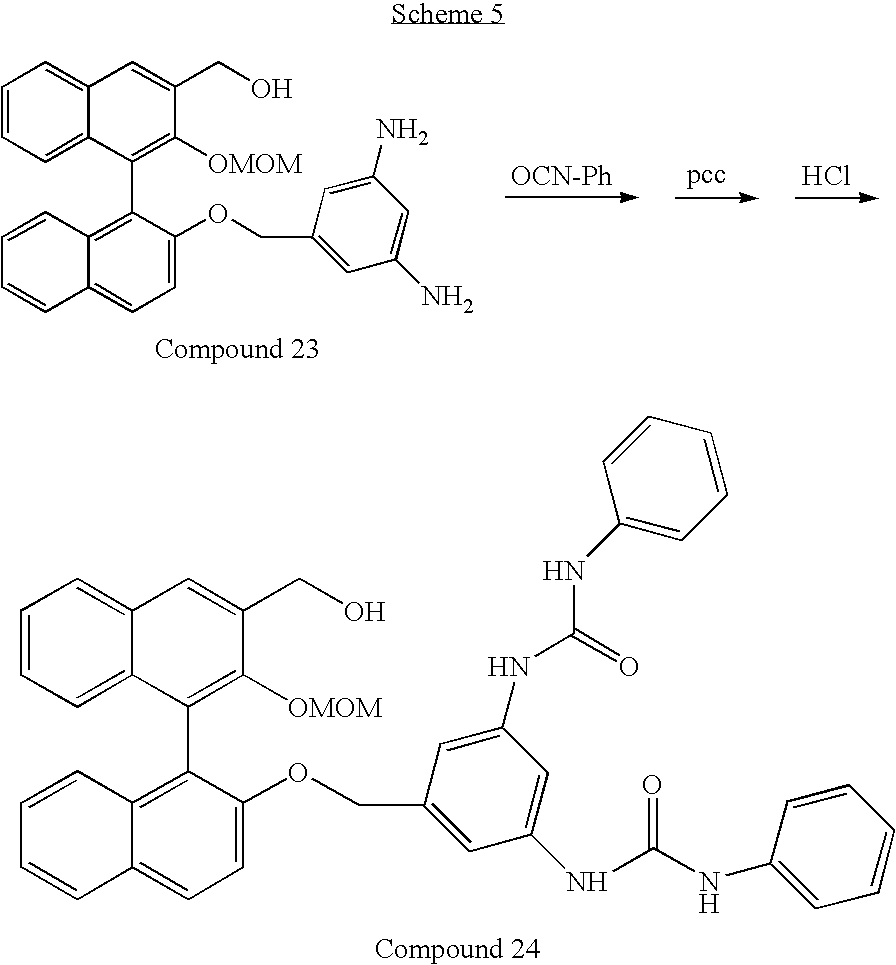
C1=CC=C2C(=C1)C=C(CO)C([OMOM])=C2C1=C2C(=CC=C1OCC1=CC(NC(NC3=CC=CC=C3)=O)=CC(NC(=O)NC3=CC=CC=C3)=C1)C=CC=C2.C1=CC=C2C(=C1)C=C(CO)C([OMOM])=C2C1=C2C(=CC=C1OCC1=CC(N)=CC(N)=C1)C=CC=C2.Cl
